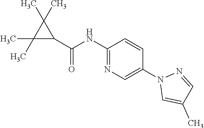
C1(C)(C)C(C(=O)NC2=NC=C(N3C=C(C)C=N3)C=C2)C1(C)C
